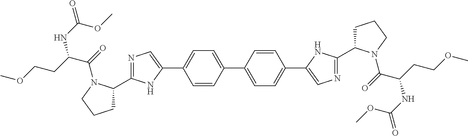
N1=C(C2CCCN2C(=O)C(NC(=O)OC)CCOC)NC(C2=CC=C(C3=CC=C(C4=CN=C(C5CCCN5C(=O)C(NC(=O)OC)CCOC)N4)C=C3)C=C2)=C1
